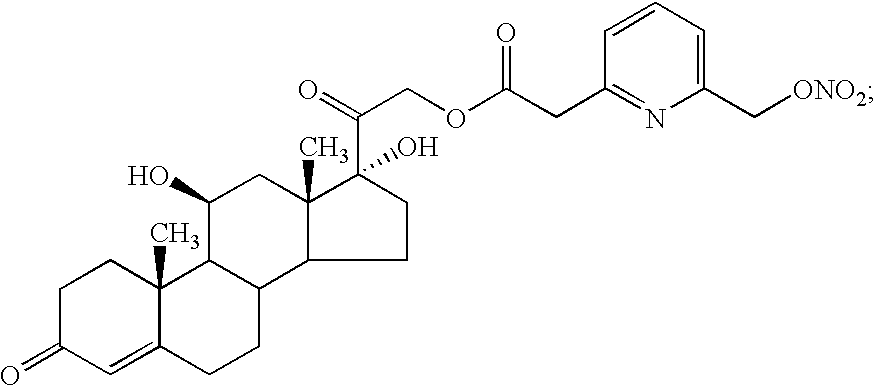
C1C(=O)C=C2C(C)(C1)C1C(CC2)C2C(C)(CC1O)C(C(COC(CC1=NC(C[ONO2])=CC=C1)=O)=O)(O)CC2
